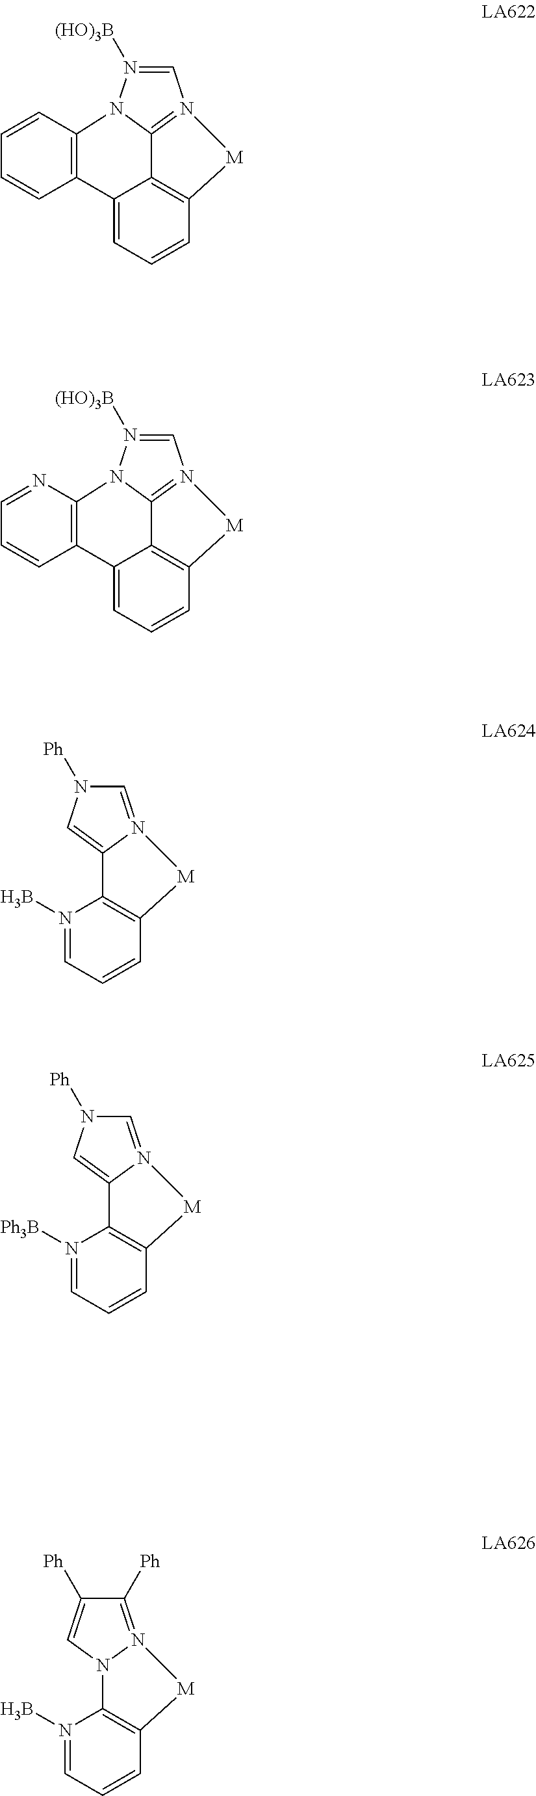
C12=N3[M]C4=C1C(=CC=C4)C1=C(N2N([(HO)3B])=C3)N=CC=C1.C12=N3[M]C4=C1C(=CC=C4)C1=C(N2N([(HO)3B])=C3)C=CC=C1.C12=CN([Ph])C=N1[M]C1=C2N(B)=CC=C1.C12=CN([Ph])C=N1[M]C1=C2N([Ph3B])=CC=C1.N12C3=C(C=CC=N3B)[M]N1=C([Ph])C([Ph])=C2
